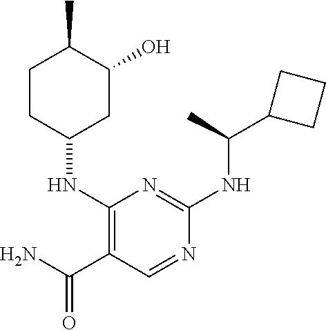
C1(NC2CC(O)C(C)CC2)=C(C(N)=O)C=NC(NC(C2CCC2)C)=N1
